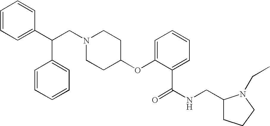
N1(CC(C2=CC=CC=C2)C2=CC=CC=C2)CCC(OC2=CC=CC=C2C(=O)NCC2CCCN2CC)CC1
